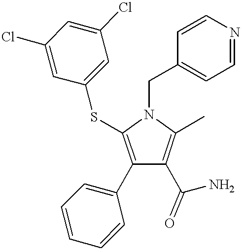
C1(C2=CC=CC=C2)=C(SC2=CC(Cl)=CC(Cl)=C2)N(CC2=CC=NC=C2)C(C)=C1C(N)=O
